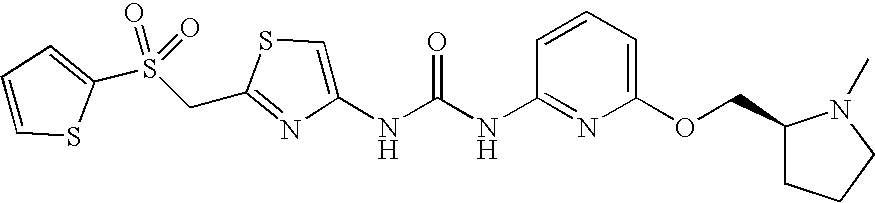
C(C1=NC(NC(NC2=NC(OCC3CCCN3C)=CC=C2)=O)=CS1)S(C1=CC=CS1)(=O)=O
